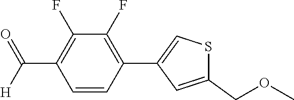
C1=CC(C2=CSC(COC)=C2)=C(F)C(F)=C1C(=O)[H]
